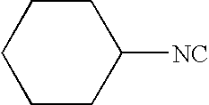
C1CC([NC])CCC1
